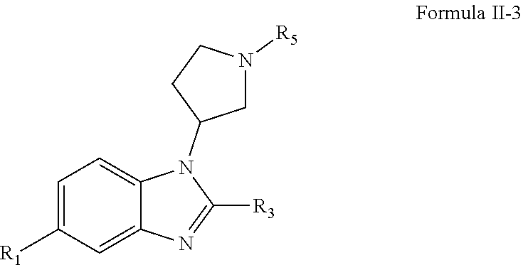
C1=C([R1])C=C2C(=C1)N(C1CN([R5])CC1)C([R3])=N2
